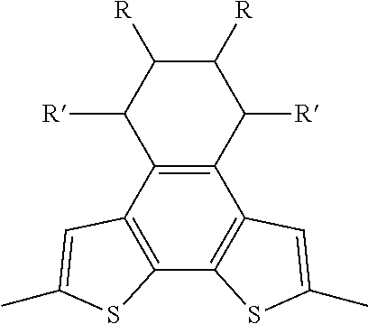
C12=C(C3=C(C4=C1C=C(C)S4)SC(C)=C3)C([R])C([R])C([R])C2[R]
